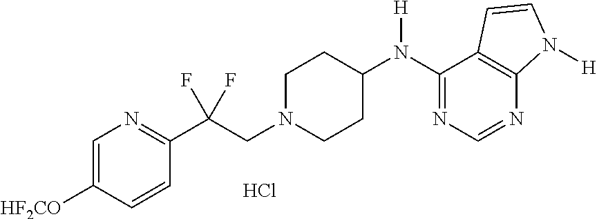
C1=C([HF2CO])C=CC(C(CN2CCC(N(C3=NC=NC4=C3C=CN4[H])[H])CC2)(F)F)=N1.Cl
